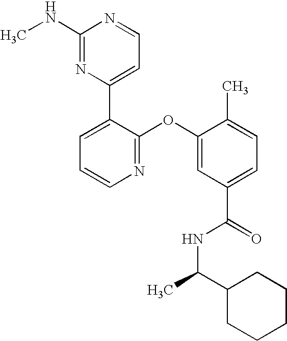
N1=C(OC2=CC(C(=O)NC(C)C3CCCCC3)=CC=C2C)C(C2=CC=NC(NC)=N2)=CC=C1
